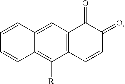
C12=C(C=C3C(=C1[R])C=CC=C3)C(=O)C(=O)C=C2
